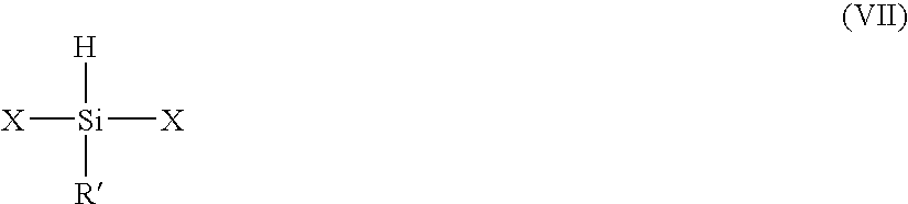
[X][Si]([X])([H])[R]
